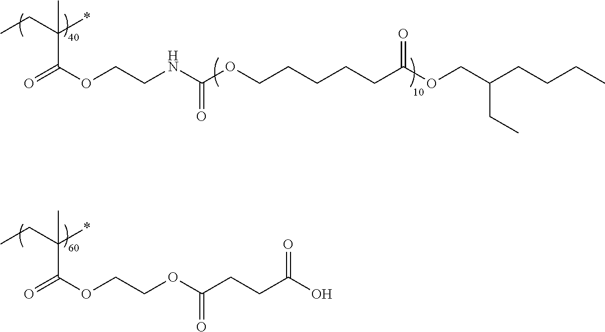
CCC(*)(C(OCCNC(OCCCCCC(OCC(CCCC)CC)=O)=O)=O)C.CCC(*)(C(OCCOC(CCC(O)=O)=O)=O)C
